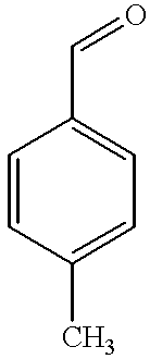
C1=CC(C)=CC=C1C=O
